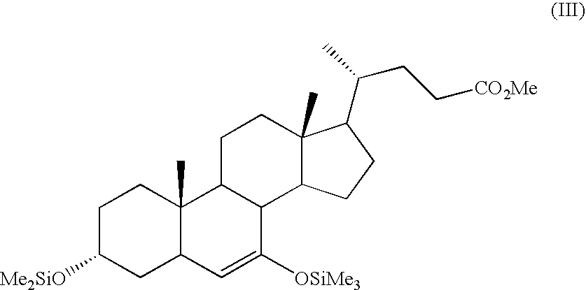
C1C([Me2SiO])CC2C(C)(C1)C1C(C([OSiMe3])=C2)C2C(C)(CC1)C(C(C)CC[CO2Me])CC2
